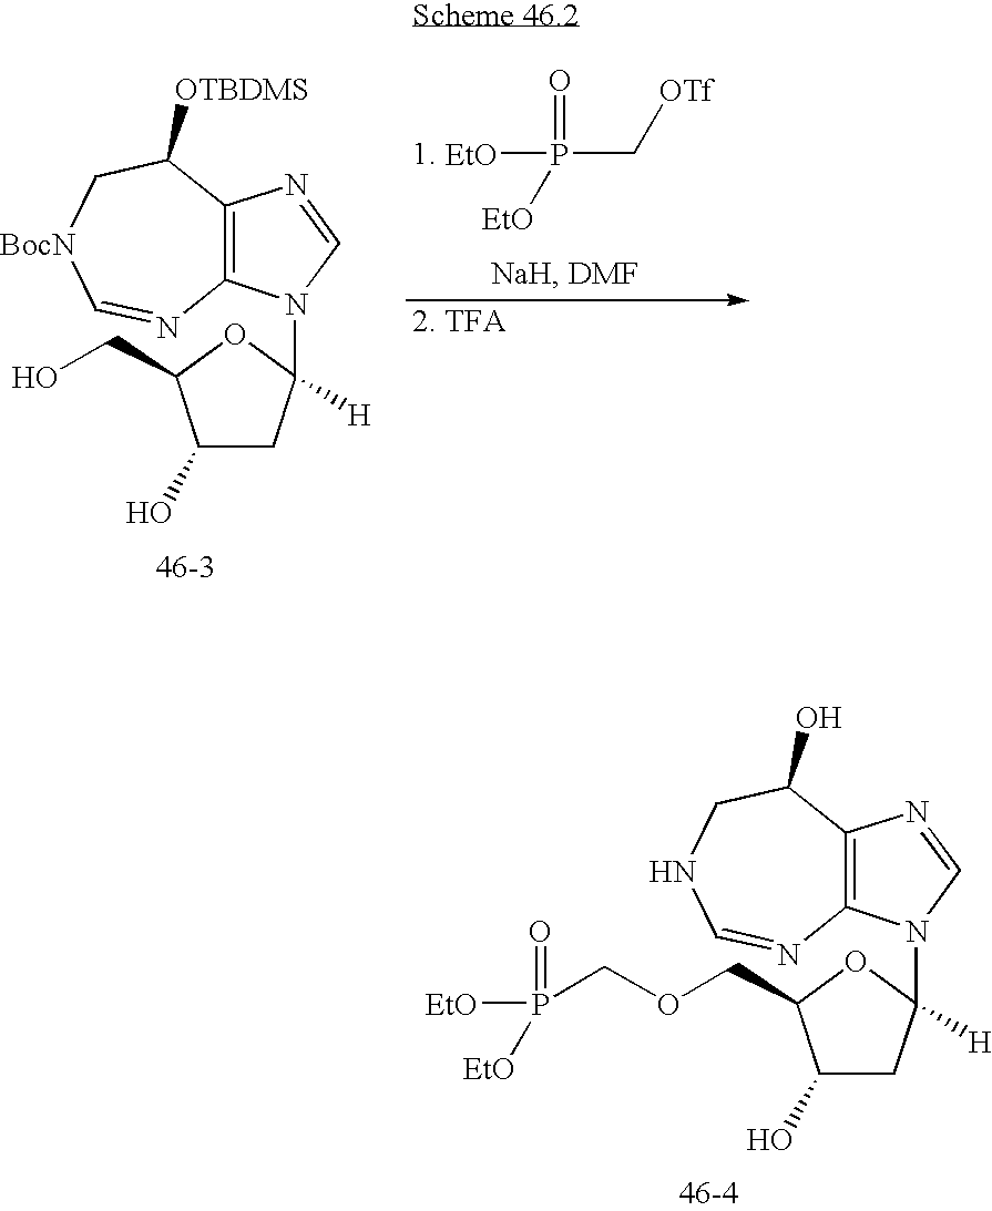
C1(O)CC(N2C3=C(N=C2)C([OTBDMS])C[BocN]C=N3)([H])OC1CO.[EtO]P(=O)([EtO])C[OTf].C1(O)CC(N2C3=C(N=C2)C(O)CNC=N3)([H])OC1COCP([EtO])([EtO])=O
